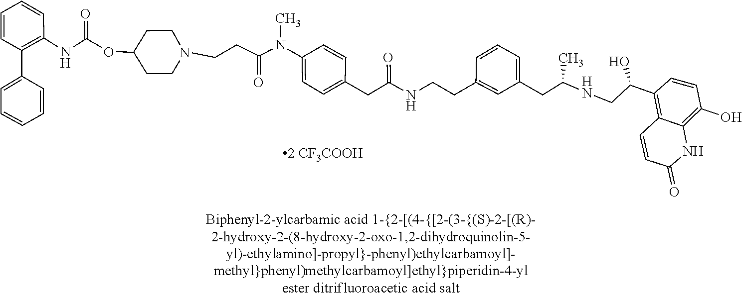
N(C)(C1=CC=C(CC(=O)NCCC2=CC(CC(NCC(C3=C4C=CC(=O)NC4=C(O)C=C3)O)C)=CC=C2)C=C1)C(CCN1CCC(OC(NC2=C(C3=CC=CC=C3)C=CC=C2)=O)CC1)=O
